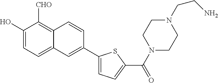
C1(O)=CC=C2C(=C1[CHO])C=CC(C1=CC=C(C(N3CCN(CCN)CC3)=O)S1)=C2
